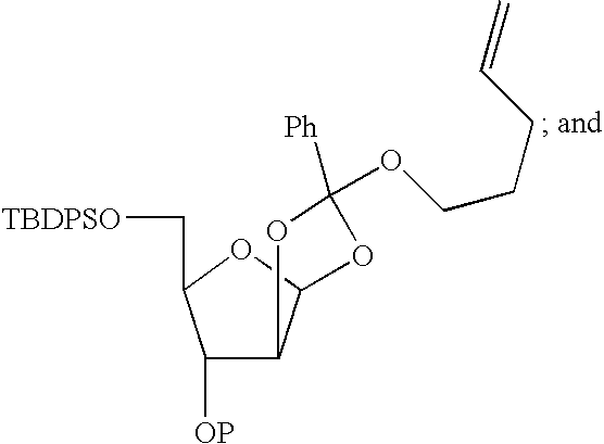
C1([OP])C2C(OC1C[TBDPSO])OC([Ph])(OCCCC=C)O2
